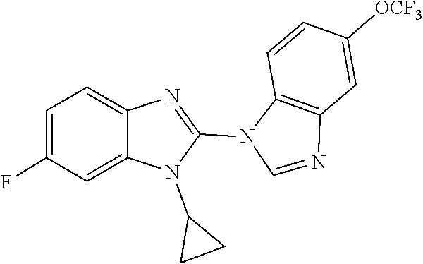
N1(C2=NC3=CC=C(F)C=C3N2C2CC2)C=NC2=C1C=CC([OCF3])=C2
